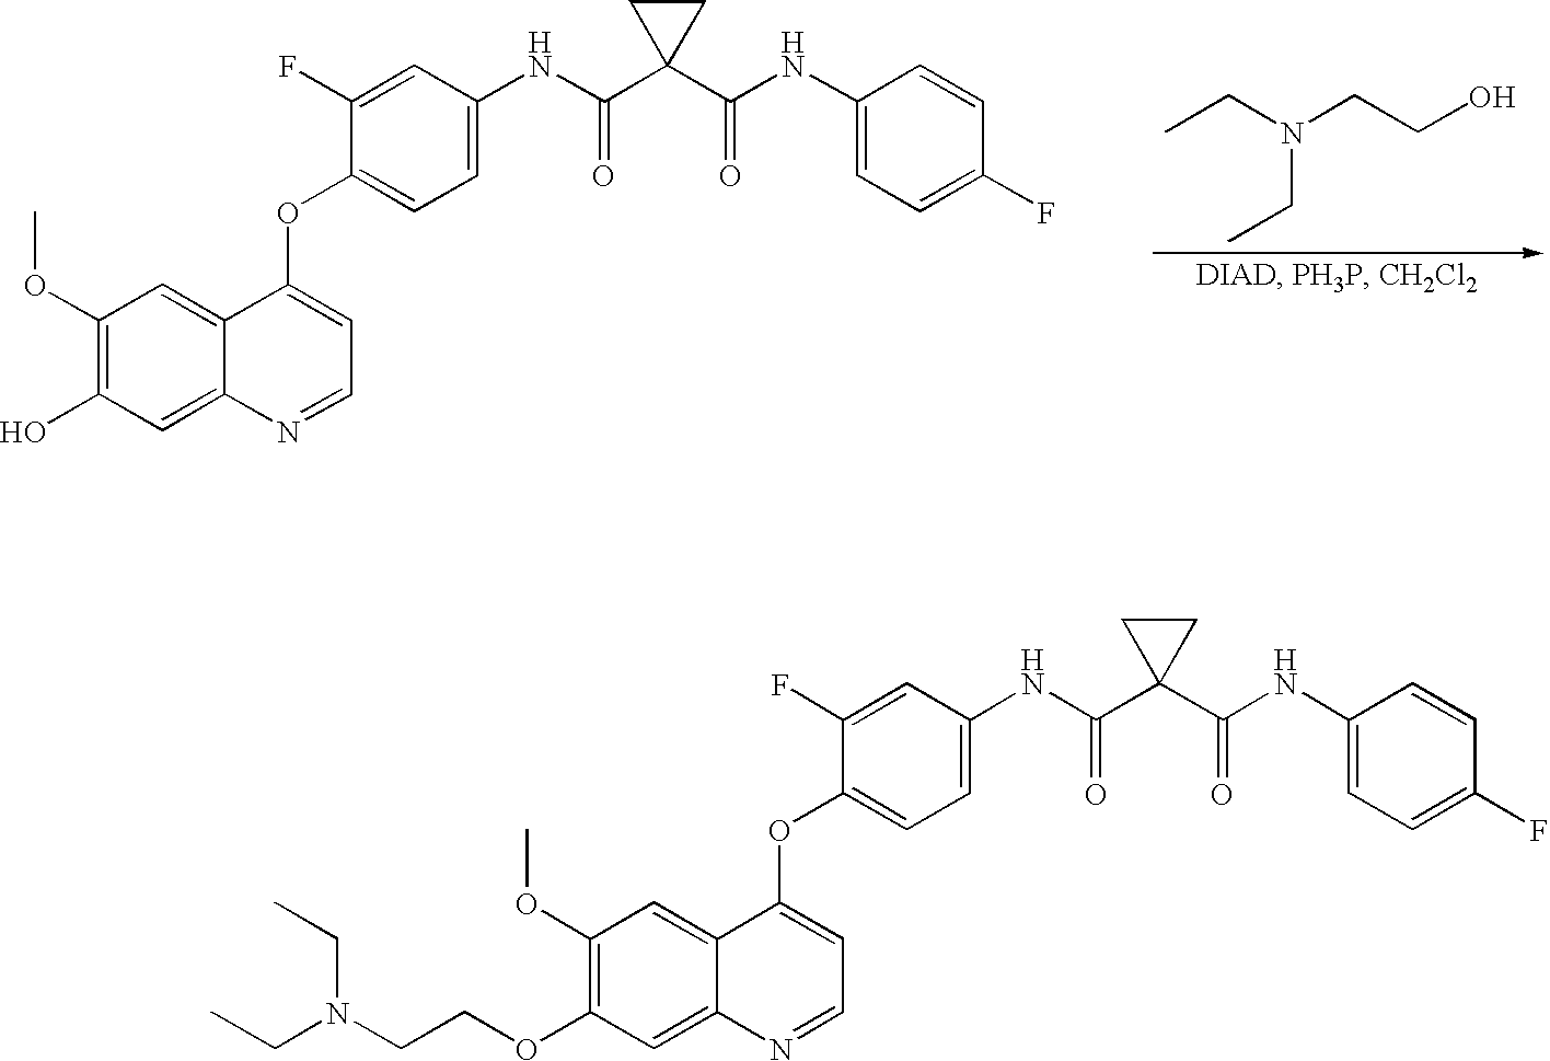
N(CCO)(CC)CC.C1(OC)=C(O)C=C2C(=C1)C(OC1=CC=C(NC(=O)C3(C(NC4=CC=C(F)C=C4)=O)CC3)C=C1F)=CC=N2.N(CCOC1=C(OC)C=C2C(=C1)N=CC=C2OC1=CC=C(NC(=O)C2(C(=O)NC3=CC=C(F)C=C3)CC2)C=C1F)(CC)CC
